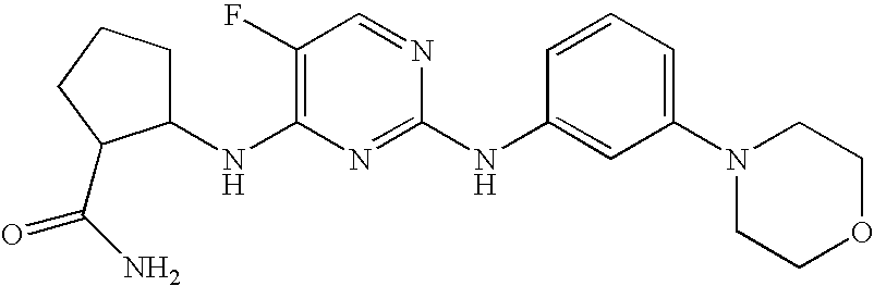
C1CCC(C(N)=O)C1NC1=C(F)C=NC(NC2=CC(N3CCOCC3)=CC=C2)=N1
